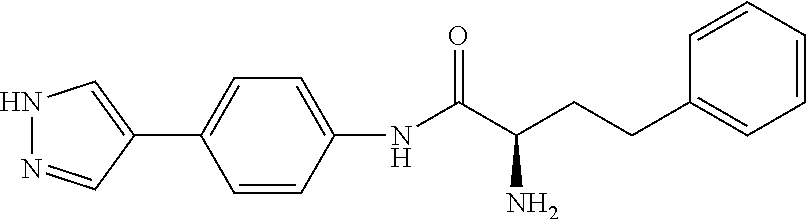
N1N=CC(C2=CC=C(NC(C(CCC3=CC=CC=C3)N)=O)C=C2)=C1
